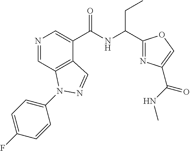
N1=CC2=C(C(C(NC(CC)C3=NC(C(=O)NC)=CO3)=O)=C1)C=NN2C1=CC=C(F)C=C1
